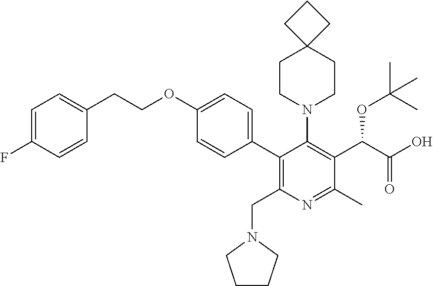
C1=C(F)C=CC(CCOC2=CC=C(C3=C(CN4CCCC4)N=C(C)C(C(C(O)=O)OC(C)(C)C)=C3N3CCC4(CC3)CCC4)C=C2)=C1
